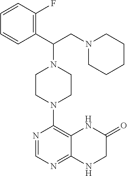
N1=CN=C2C(=C1N1CCN(C(C3=C(F)C=CC=C3)CN3CCCCC3)CC1)NC(=O)CN2
